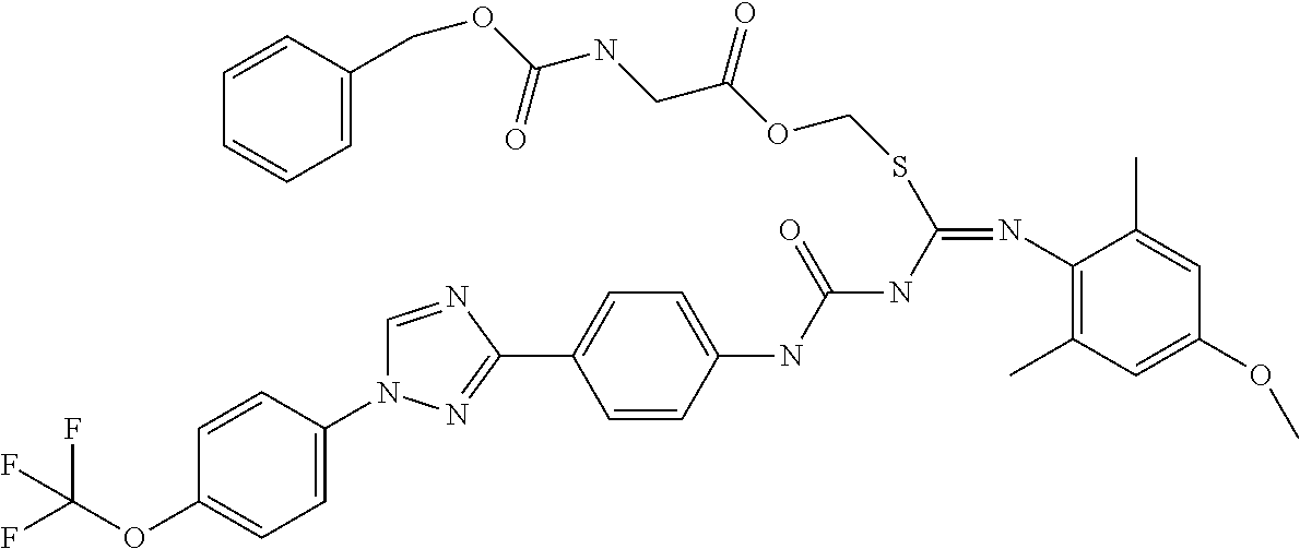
C1=C(COC(NCC(OCSC(=NC2=C(C)C=C(OC)C=C2C)NC(=O)NC2=CC=C(C3=NN(C4=CC=C(OC(F)(F)F)C=C4)C=N3)C=C2)=O)=O)C=CC=C1
